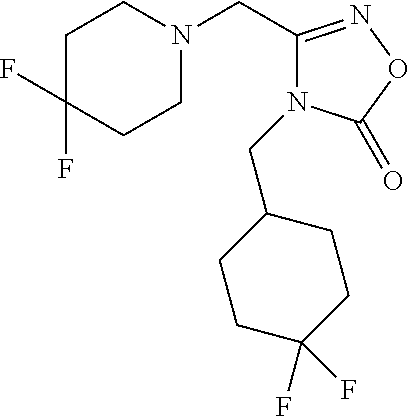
C1N(CC2=NOC(=O)N2CC2CCC(F)(F)CC2)CCC(F)(F)C1
